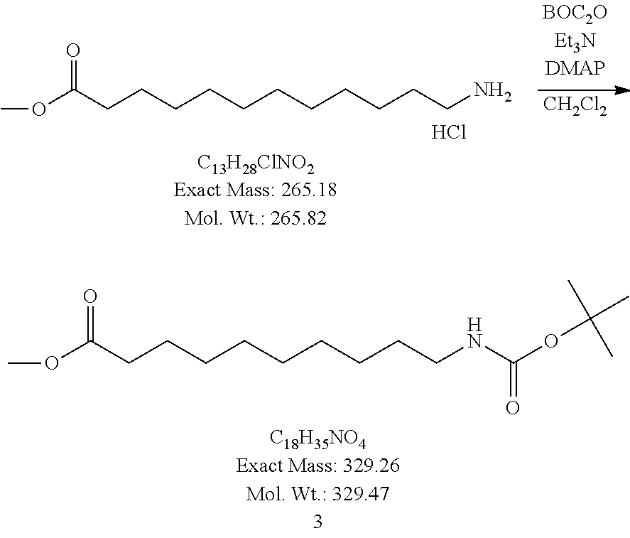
O(C(CCCCCCCCCNC(OC(C)(C)C)=O)=O)C.[CH2Cl2].O(C(CCCCCCCCCCCN)=O)C.Cl
